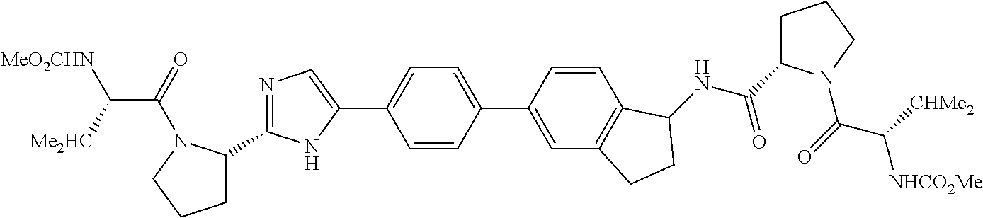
C1C(C2=NC=C(C3=CC=C(C4=CC5=C(C=C4)C(NC(=O)C4CCCN4C(=O)C([CHMe2])[NHCO2Me])CC5)C=C3)N2)N(C(=O)C([Me2HC])[MeO2CHN])CC1
